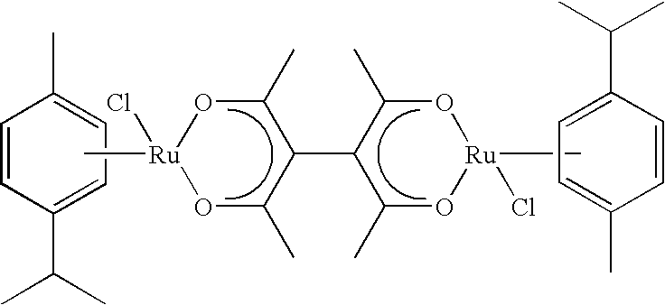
C1=CC(C(C)C)=CC=C1C.C[Ru]1(Cl)OC(C)C(C2C(C)O[Ru](Cl)(C)OC2C)C(C)O1.C1=C(C(C)C)C=CC(C)=C1
